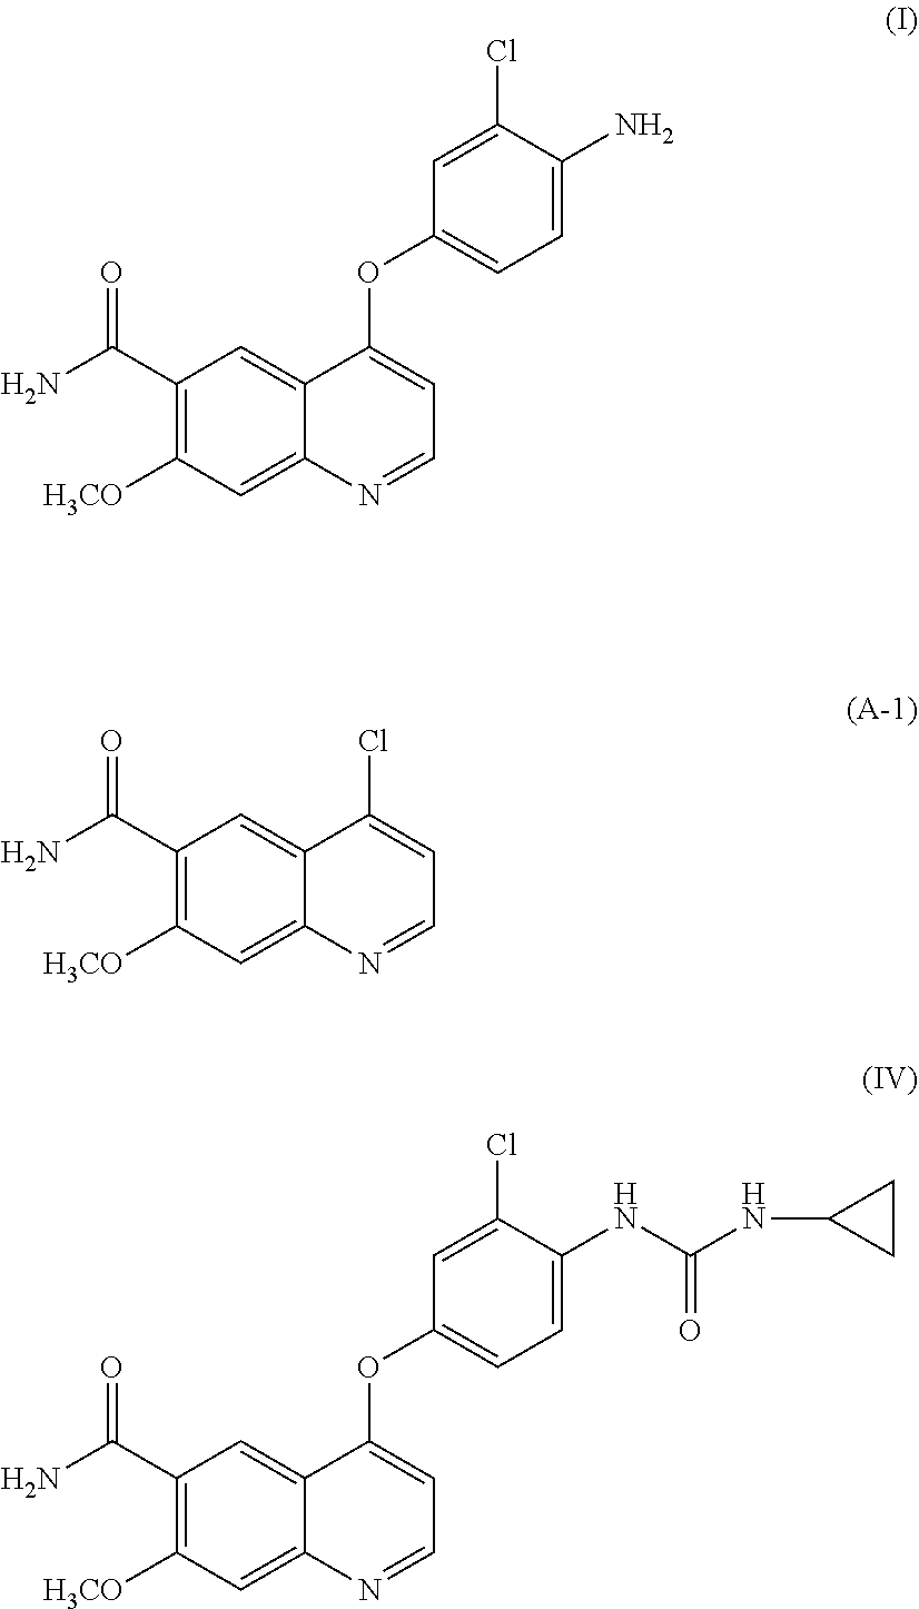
C1(Cl)=CC(OC2=CC=NC3=CC([H3CO])=C(C(N)=O)C=C23)=CC=C1N.C1(Cl)=CC(OC2=CC=NC3=CC([H3CO])=C(C(N)=O)C=C23)=CC=C1NC(NC1CC1)=O.ClC1=CC=NC2=CC([H3CO])=C(C(N)=O)C=C12
